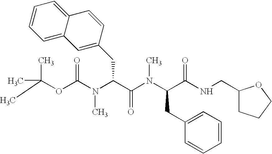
CC(OC(N(C(C(N(C(C(NCC1CCCO1)=O)CC1=CC=CC=C1)C)=O)CC1=CC2=CC=CC=C2C=C1)C)=O)(C)C
